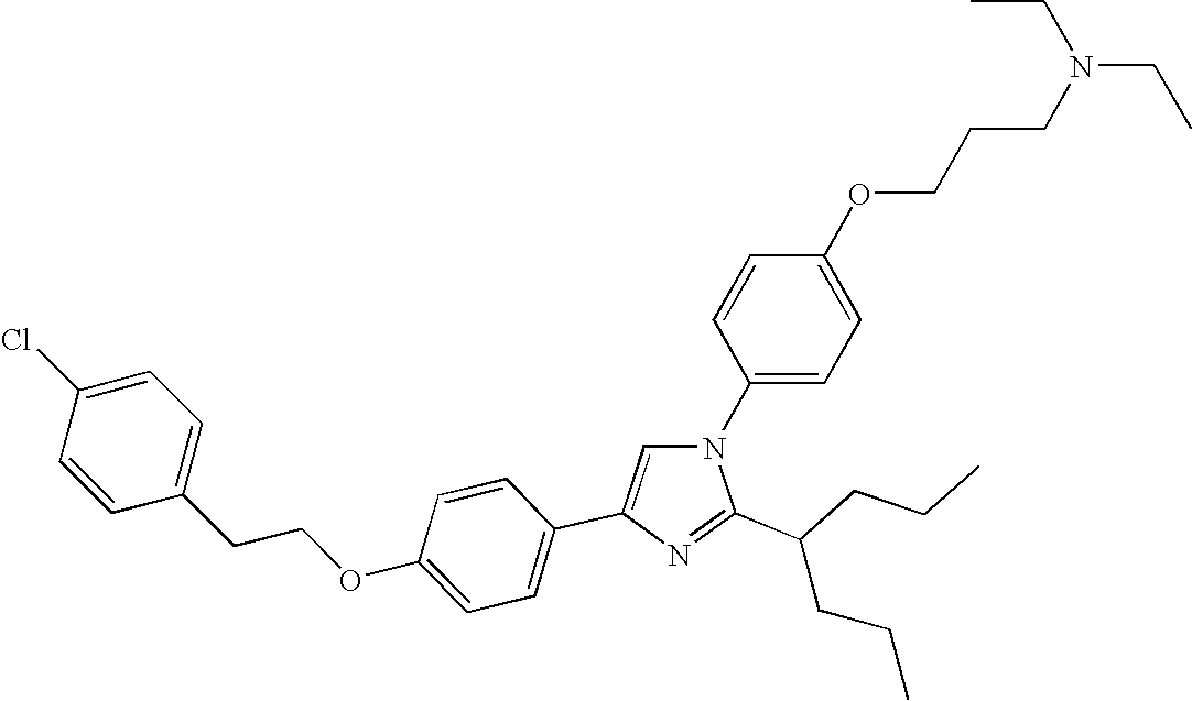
N1(C2=CC=C(OCCCN(CC)CC)C=C2)C=C(C2=CC=C(OCCC3=CC=C(Cl)C=C3)C=C2)N=C1C(CCC)CCC
